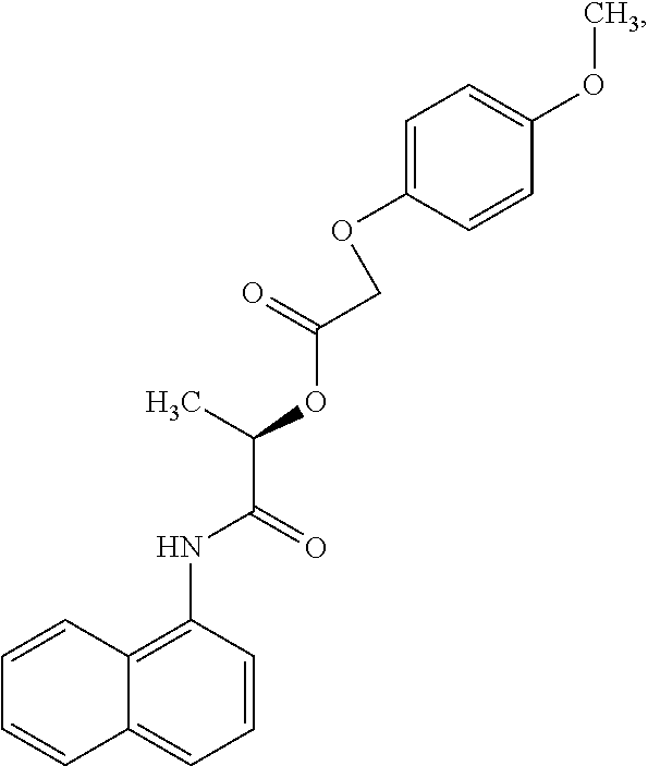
C12=C(NC(C(C)OC(COC3=CC=C(OC)C=C3)=O)=O)C=CC=C1C=CC=C2
